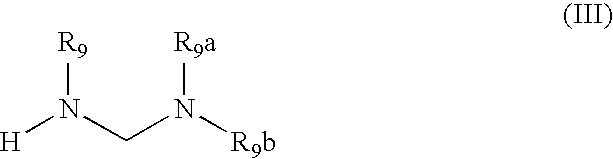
[R9]N(CN([R9b])[R9a])[H]
